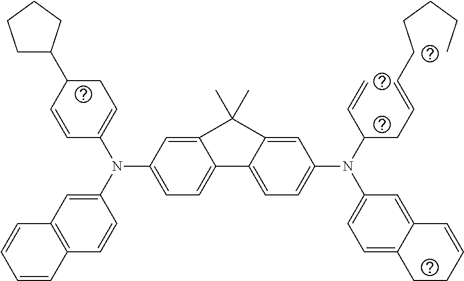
C1C(C2CCCC2)C=CC(N(C2=CC3=C(C=C2)C=CC=C3)C2=CC=C3C(=C2)C(C)(C)C2=CC(N(C(CC=CCCCCC)C=C)C4=CC=C5C(=C4)C=CCC5)=CC=C32)=C1
